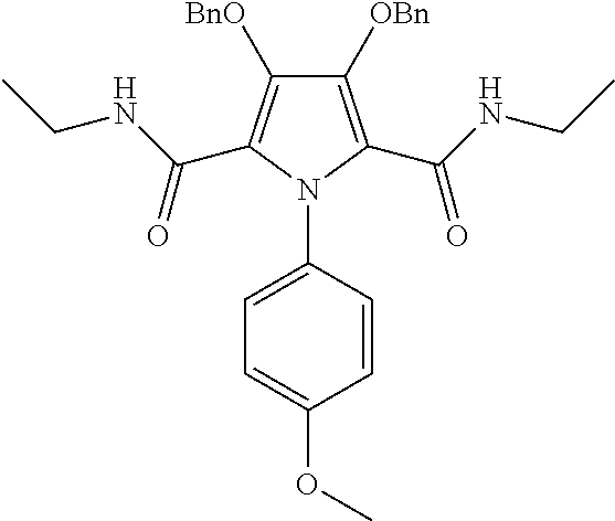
C1([OBn])=C(C(NCC)=O)N(C2=CC=C(OC)C=C2)C(C(NCC)=O)=C1[BnO]
